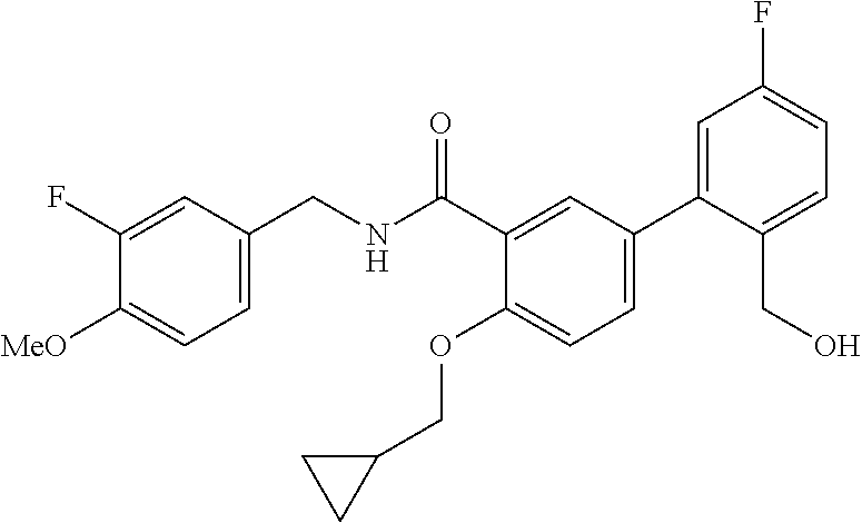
C1=C(CNC(C2=CC(C3=CC(F)=CC=C3CO)=CC=C2OCC2CC2)=O)C=C(F)C([MeO])=C1
